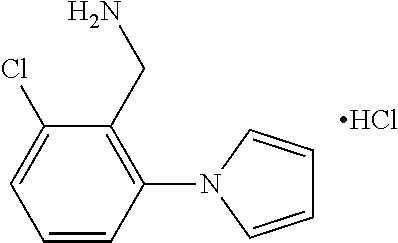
C1=CC(N2C=CC=C2)=C(CN)C(Cl)=C1.Cl
